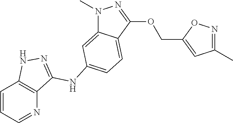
C1=CC=NC2=C1NN=C2NC1=CC=C2C(=C1)N(C)N=C2OCC1=CC(C)=NO1
